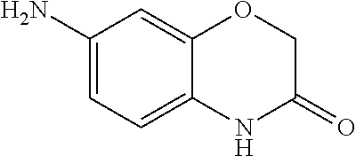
C1(N)=CC=C2C(=C1)OCC(=O)N2
